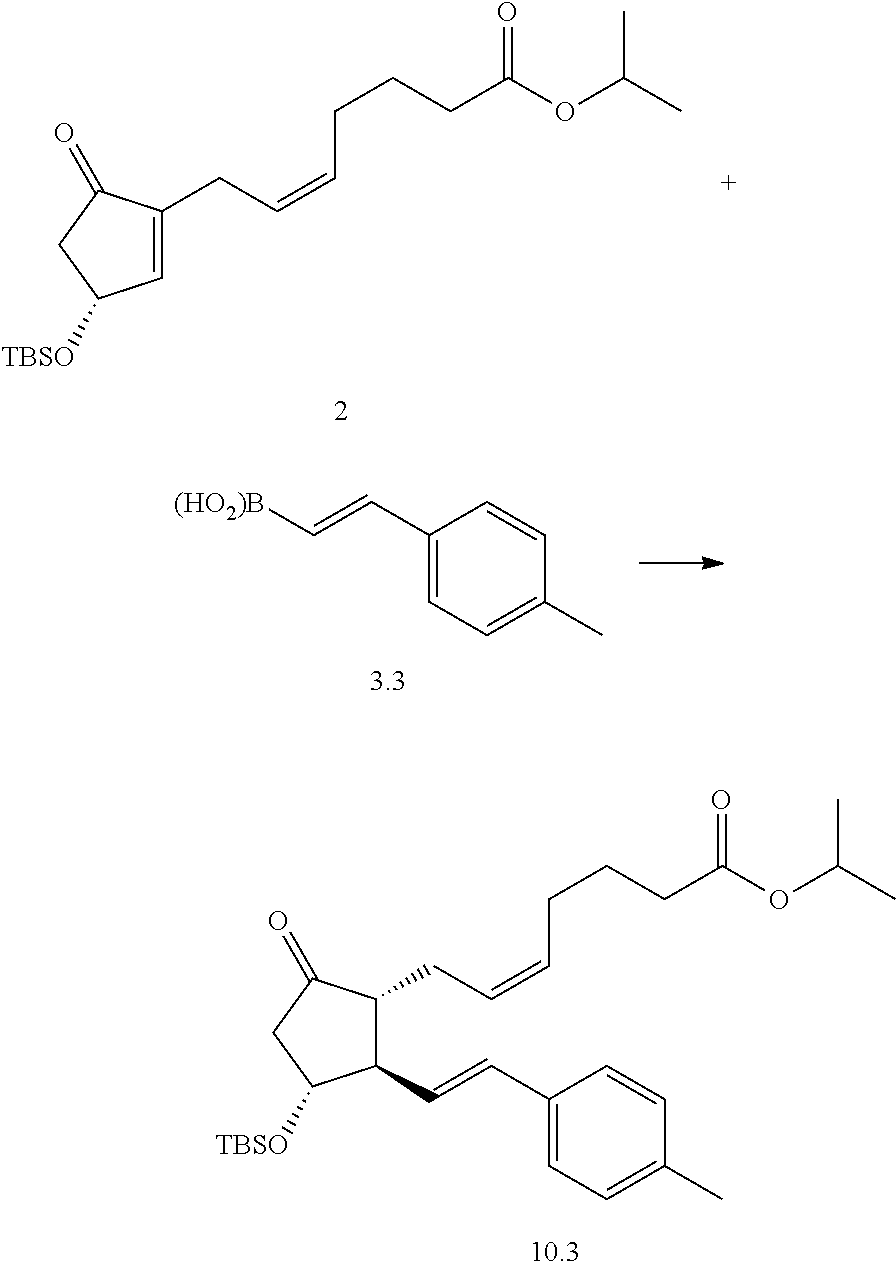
C1=C(CC=CCCCC(=O)OC(C)C)C(=O)CC1[TBSO].C1(C=CC2=CC=C(C)C=C2)C(CC=CCCCC(=O)OC(C)C)C(=O)CC1[TBSO].C1(C=C[(HO2)B])=CC=C(C)C=C1
